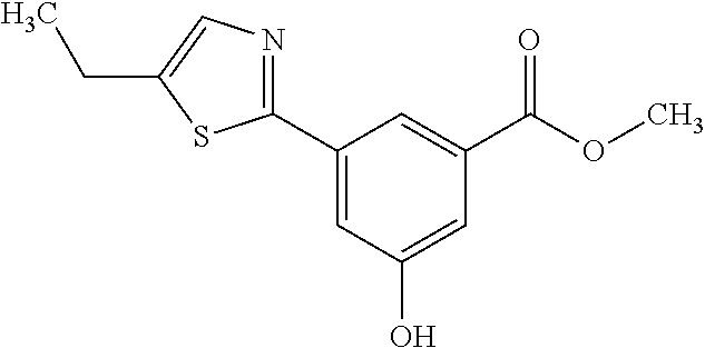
C1=C(O)C=C(C2=NC=C(CC)S2)C=C1C(OC)=O
